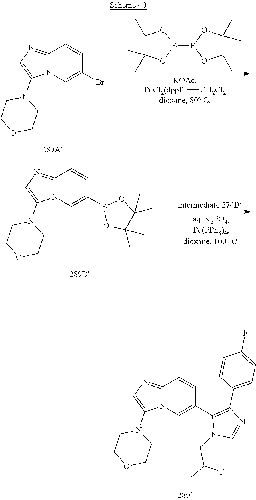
C12=NC=C(N3CCOCC3)N1C=C(Br)C=C2.[PdCl2(dppf)][CH2Cl2].C1(C)(C)C(C)(C)OB(B2OC(C)(C)C(C)(C)O2)O1.C12=NC=C(N3CCOCC3)N1C=C(B1OC(C)(C)C(C)(C)O1)C=C2.C12=NC=C(N3CCOCC3)N1C=C(C1=C(C3=CC=C(F)C=C3)N=CN1CC(F)F)C=C2
